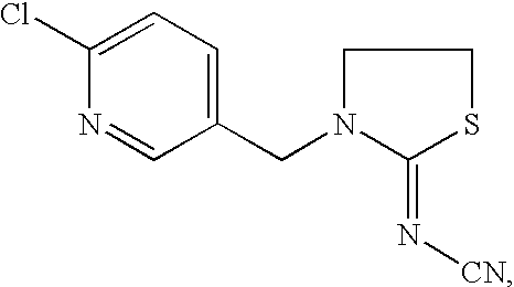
C1(Cl)=CC=C(CN2CCSC2=N[CN])C=N1
